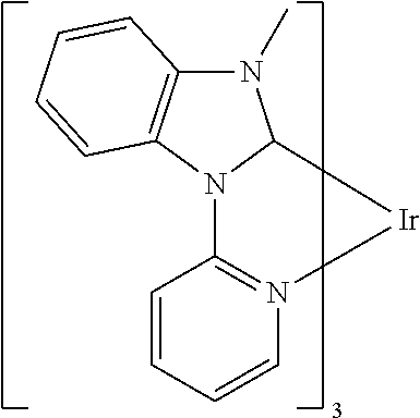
C12=C(N3C(N1C)[Ir]N1=C3C=CC=C1)C=CC=C2
